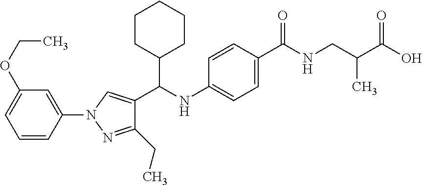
C1=C(N2N=C(CC)C(C(NC3=CC=C(C(NCC(C(O)=O)C)=O)C=C3)C3CCCCC3)=C2)C=CC=C1OCC
